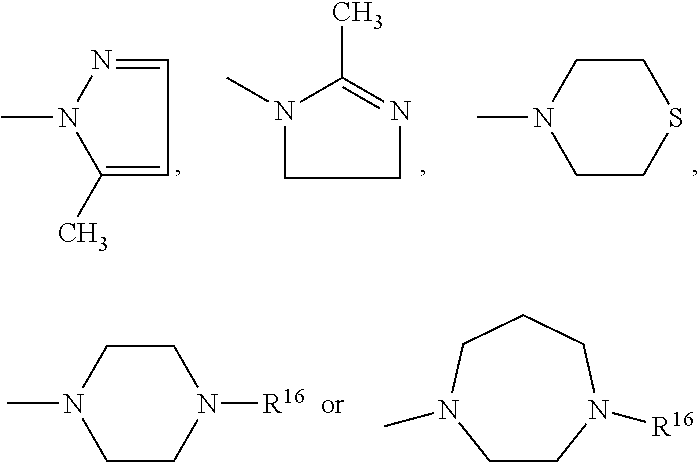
C1=NN(C)C(C)=C1.C1N=C(C)N(C)C1.CN1CCSCC1.CN1CCN([R16])CC1.C1CN([R16])CCCN1C
